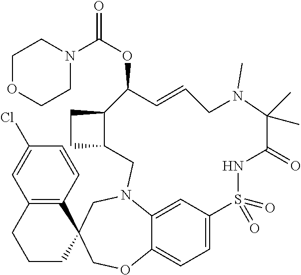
C12=CC3=CC=C1OCC1(CN2CC2C(CC2)C(OC(=O)N2CCOCC2)C=CCN(C)C(C)(C)C(=O)NS3(=O)=O)C2=C(CCC1)C=C(Cl)C=C2
